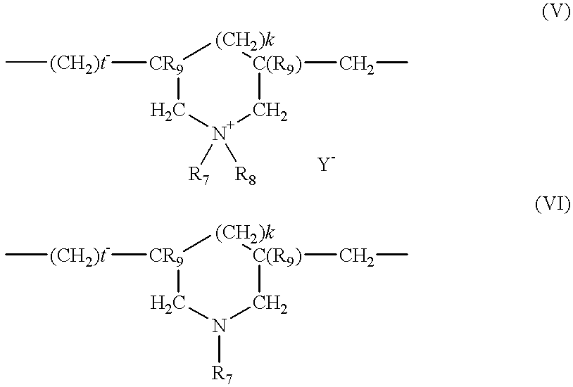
[CR9]1([(CH2)t-]C)C[N+]([R7])([R8])C[C(R9)](CC)[(CH2)k]1.[CR9]1([(CH2)t-]C)CN([R7])C[C(R9)](CC)[(CH2)k]1
